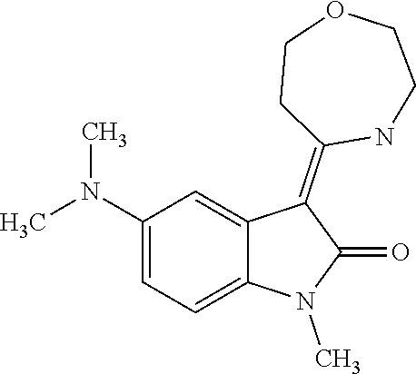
N1(C)C(=O)C(=C2CCOCCN2)C2=CC(N(C)C)=CC=C12
